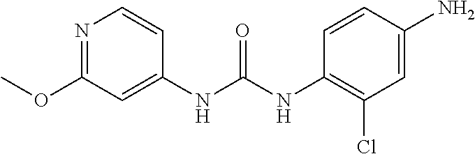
NC1=CC(Cl)=C(NC(NC2=CC(OC)=NC=C2)=O)C=C1
